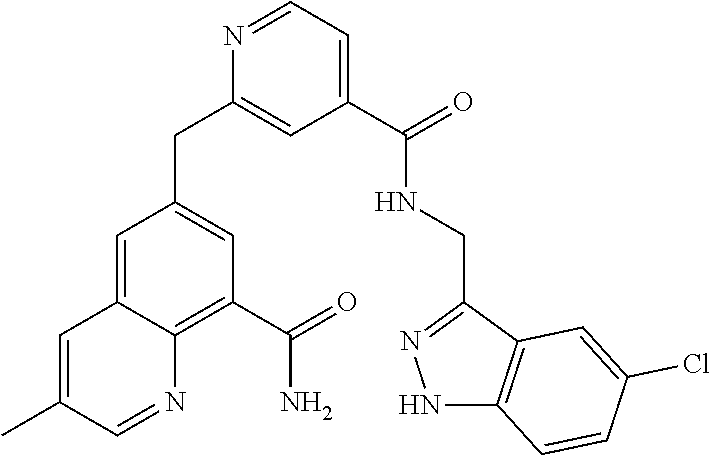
C1=C(C)C=NC2=C(C(N)=O)C=C(CC3=CC(C(NCC4=NNC5=C4C=C(Cl)C=C5)=O)=CC=N3)C=C12
